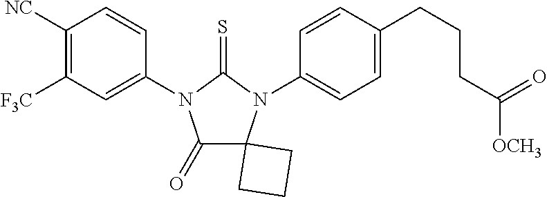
C1(=O)C2(N(C3=CC=C(CCCC([OCH3])=O)C=C3)C(=S)N1C1=CC([F3C])=C([NC])C=C1)CCC2
